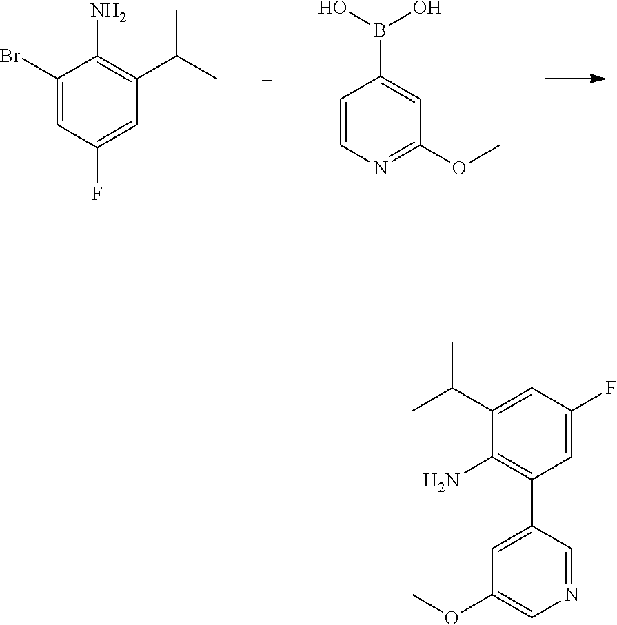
C1(F)=CC(C2=CC(OC)=CN=C2)=C(N)C(C(C)C)=C1.C1(Br)=CC(F)=CC(C(C)C)=C1N.C1=CN=C(OC)C=C1B(O)O
